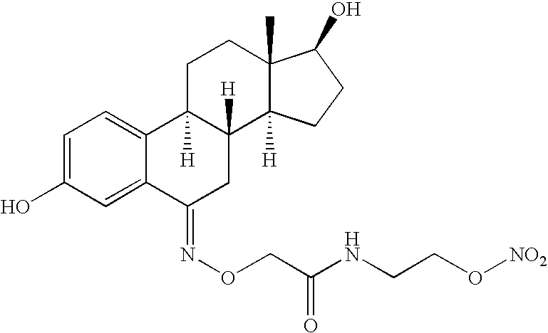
C1=C2C(=CC=C1O)C1([H])C([H])(CC2=NOCC(NCCO[NO2])=O)C2([H])C(C)(CC1)C(O)CC2
